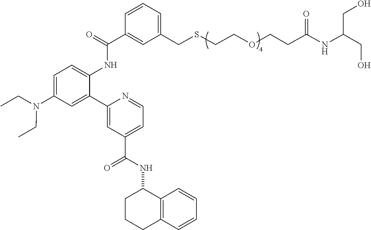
C1=CC=C(CSCCOCCC(NC(CO)CO)=O)C=C1C(=O)NC1=CC=C(N(CC)CC)C=C1C1=CC(C(NC2CCCC3=C2C=CC=C3)=O)=CC=N1
